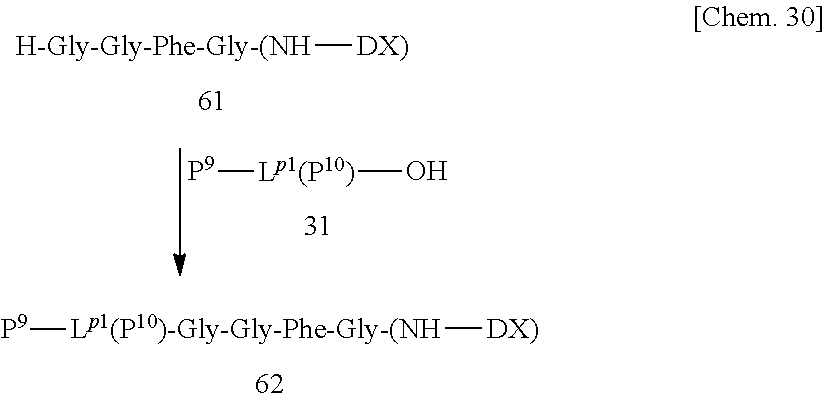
[P9][Lp1(P10)]O.[H-Gly-Gly-Phe-Gly-(NH][DX)].[Lp1(P10)-Gly-Gly-Phe-Gly-(NH]([DX)])[P9]
